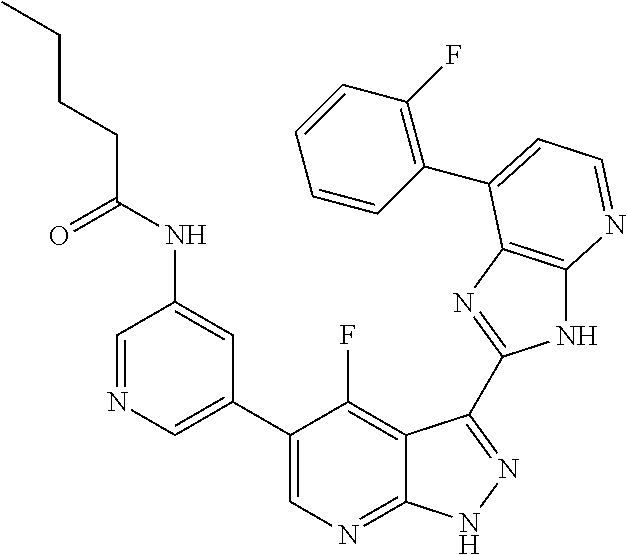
C1=NC=C(C2=CN=C3C(=C2F)C(C2=NC4=C(N2)N=CC=C4C2=C(F)C=CC=C2)=NN3)C=C1NC(CCCC)=O
